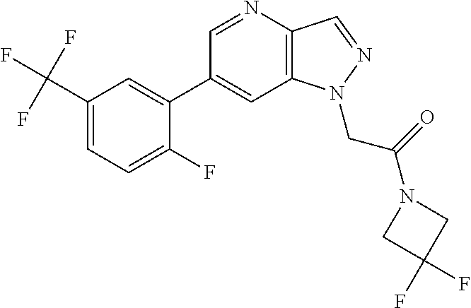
C1(C2=CC(C(F)(F)F)=CC=C2F)=CC2=C(C=NN2CC(=O)N2CC(F)(F)C2)N=C1
